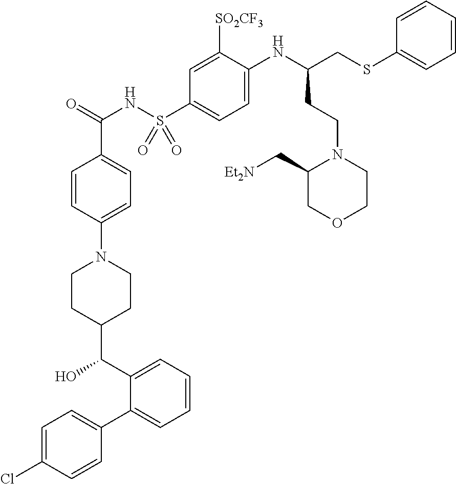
C1=C(Cl)C=CC(C2=CC=CC=C2C(O)C2CCN(C3=CC=C(C(=O)NS(C4=CC=C(NC(CSC5=CC=CC=C5)CCN5C(C[Et2N])COCC5)C([SO2CF3])=C4)(=O)=O)C=C3)CC2)=C1
